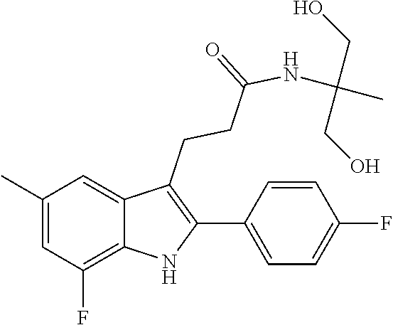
N(C(CCC1=C(C2=CC=C(F)C=C2)NC2=C(F)C=C(C)C=C12)=O)C(C)(CO)CO
